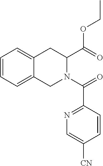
C1=CC=C2C(=C1)CC(C(OCC)=O)N(C(=O)C1=NC=C([CN])C=C1)C2
